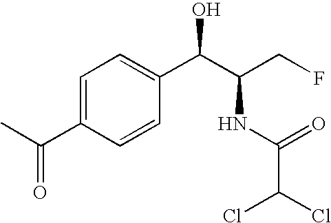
C1=C(C(C)=O)C=CC(C(C(CF)NC(=O)C(Cl)Cl)O)=C1
